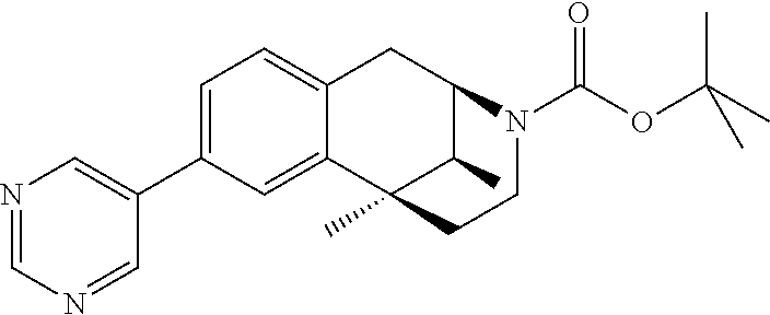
C12=CC=C(C3=CN=CN=C3)C=C1C1(C)C(C)C(C2)N(C(OC(C)(C)C)=O)CC1
